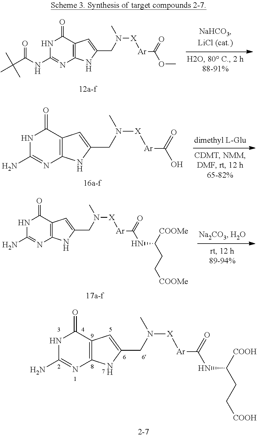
C12=C(C=C(CN([X][Ar]C(OC)=O)C)N1)C(=O)NC(NC(C(C)(C)C)=O)=N2.C12=C(C=C(CN([X][Ar]C(NC(CC[COOMe])[COOMe])=O)C)N1)C(=O)NC(N)=N2.C12=C(C=C(CN([X][Ar]C(NC(CC[COOH])[COOH])=O)C)N1)C(=O)NC(N)=N2.C12=C(C=C(CN([X][Ar]C(O)=O)C)N1)C(=O)NC(N)=N2
